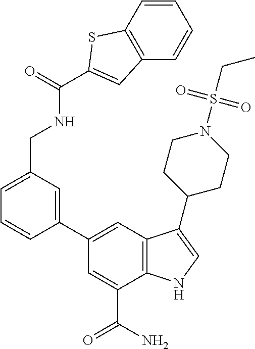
C1=C(C(N)=O)C2=C(C=C1C1=CC(CNC(=O)C3=CC4=C(C=CC=C4)S3)=CC=C1)C(C1CCN(S(CC)(=O)=O)CC1)=CN2
